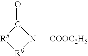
C1(=O)[R5][R6]N1[COOC2H5]
